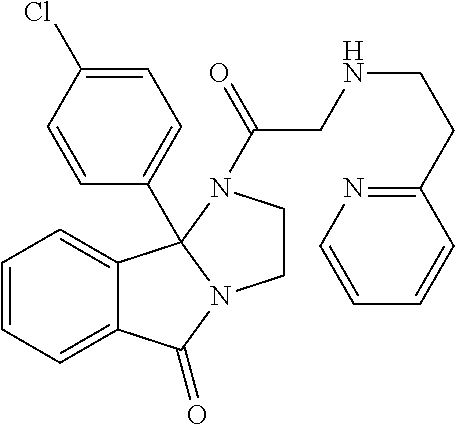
C1=CC=C2C(=C1)C(=O)N1CCN(C(=O)CNCCC3=NC=CC=C3)C21C1=CC=C(Cl)C=C1
